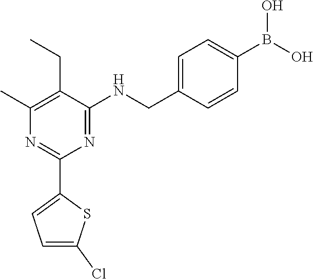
N1=C(NCC2=CC=C(B(O)O)C=C2)C(CC)=C(C)N=C1C1=CC=C(Cl)S1
